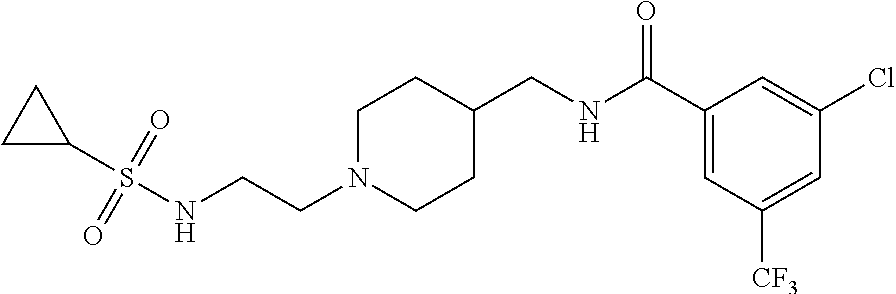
N(CCN1CCC(CNC(C2=CC([CF3])=CC(Cl)=C2)=O)CC1)S(C1CC1)(=O)=O
